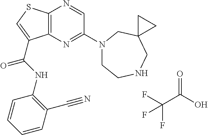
C12=C(N=C(N3CCNCC4(C3)CC4)C=N1)C(C(NC1=C(C#N)C=CC=C1)=O)=CS2.O=C(O)C(F)(F)F
